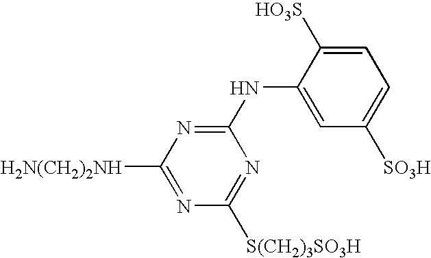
C1=C([HO3S])C(NC2=NC([H2N(CH2)2NH])=NC([S(CH2)3SO3H])=N2)=CC([SO3H])=C1
